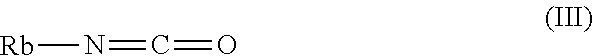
[Rb]N=C=O
